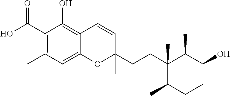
O=C(C1=C(C)C=C2C(=C1O)C=CC(CCC1(C)C(C)CCC(O)C1C)(C)O2)O
